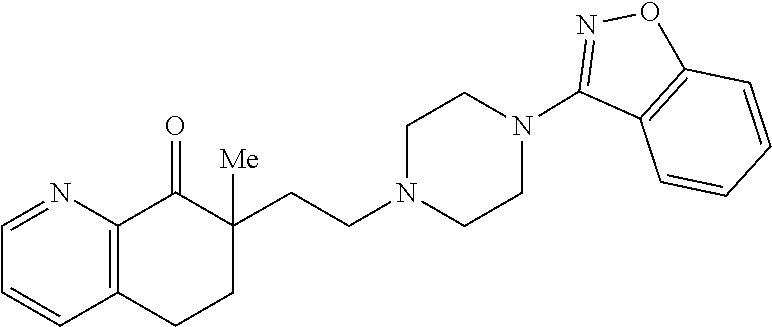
C1=NC2=C(C=C1)CCC(CCN1CCN(C3=NOC4=C3C=CC=C4)CC1)([Me])C2=O
